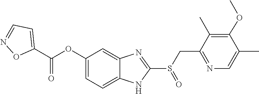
O(C1=CC=C2NC(S(CC3=NC=C(C)C(OC)=C3C)=O)=NC2=C1)C(C1=CC=NO1)=O
